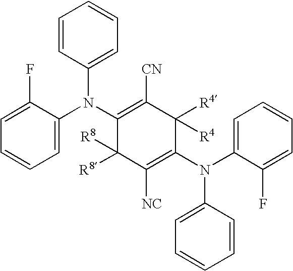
C1=CC=C(N(C2=C([CN])C([R4])([R4])C(N(C3=CC=CC=C3F)C3=CC=CC=C3)=C([NC])C2([R8])[R8])C2=CC=CC=C2)C(F)=C1
